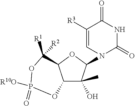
C12C(O)(C)C(N3C(=O)NC(=O)C([R3])=C3)OC1C([R1])([R2])OP(=O)([R10O])O2
